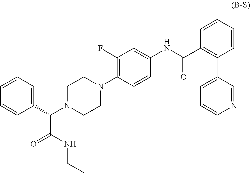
C1=CC=C(C(N2CCN(C3=C(F)C=C(NC(C4=C(C5=CC=CN=C5)C=CC=C4)=O)C=C3)CC2)C(=O)NCC)C=C1
